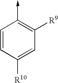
C1=CC([R10])=CC([R9])=C1->C
